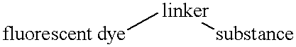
[fluorescent dye][linker][substance]
